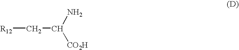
[R12]CC(N)[CO2H]
